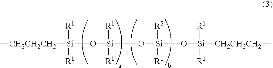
C[CH2CH2CH2][Si](O[Si](O[Si](O[Si]([CH2CH2CH2]C)([R1])[R1])([R2])[R1])([R1])[R1])([R1])[R1]
